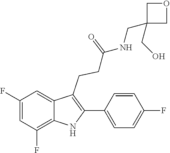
C1(C2=C(CCC(=O)NCC3(CO)COC3)C3=CC(F)=CC(F)=C3N2)=CC=C(F)C=C1
